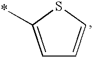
C1=C(*)SC=C1
